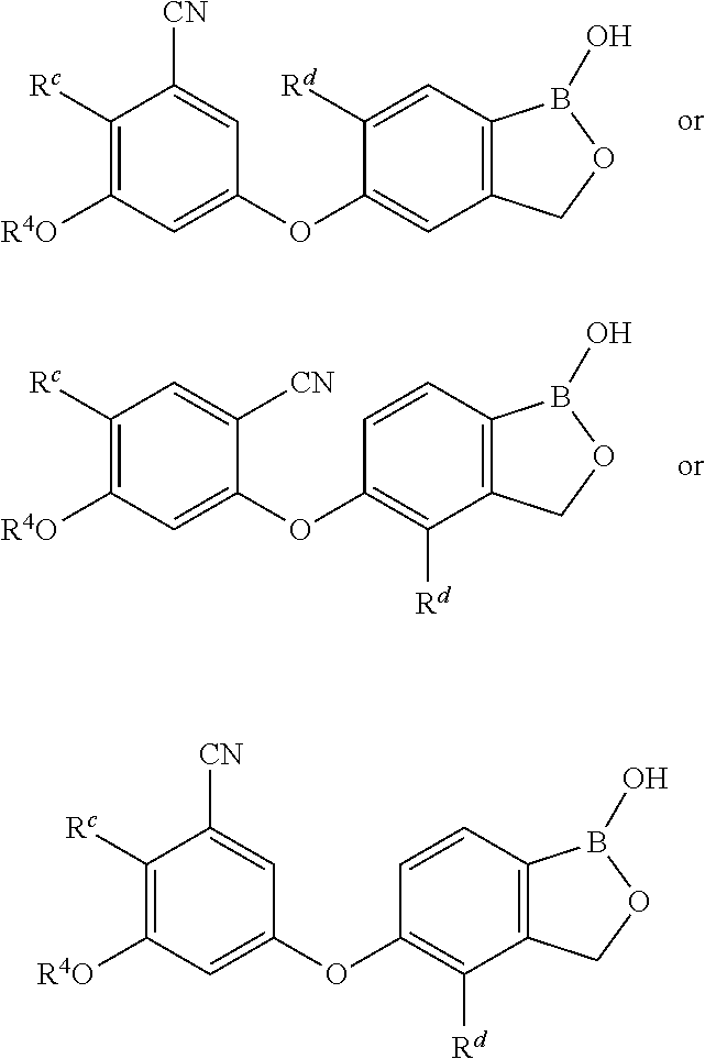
C1(OC2=CC([R4O])=C([Rc])C([CN])=C2)=CC2=C(C=C1[Rd])B(O)OC2.C1(OC2=CC([R4O])=C([Rc])C=C2[CN])=C([Rd])C2=C(C=C1)B(O)OC2.C1(OC2=CC([R4O])=C([Rc])C([CN])=C2)=C([Rd])C2=C(C=C1)B(O)OC2
